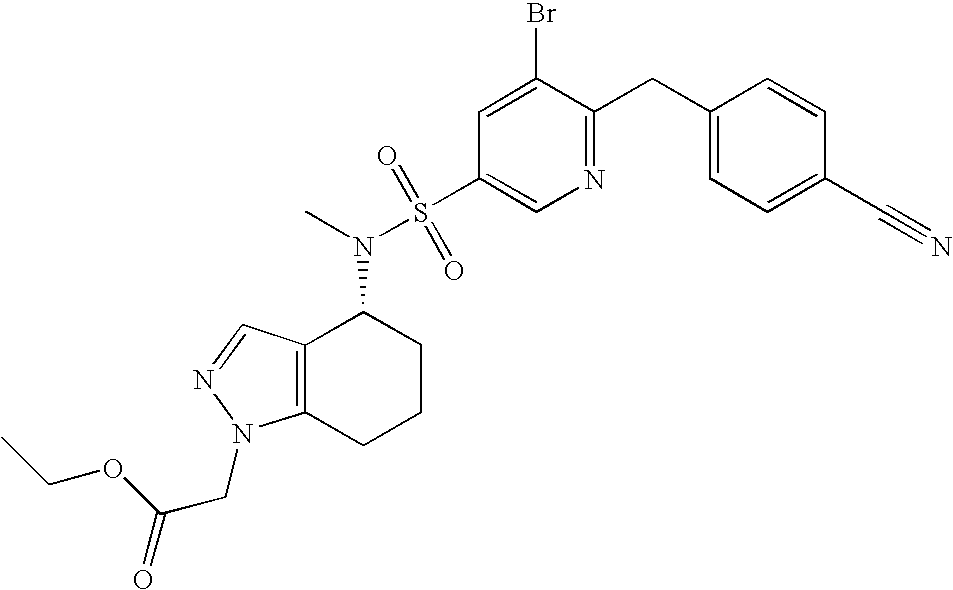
C(C(=O)OCC)N1C2=C(C(N(S(C3=CN=C(CC4=CC=C(C#N)C=C4)C(Br)=C3)(=O)=O)C)CCC2)C=N1
